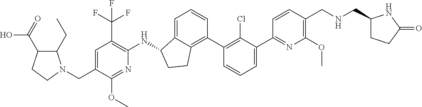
C1=C(CN2C(CC)C(C(=O)O)CC2)C(OC)=NC(NC2C3=CC=CC(C4=C(Cl)C(C5=NC(OC)=C(CNCC6CCC(=O)N6)C=C5)=CC=C4)=C3CC2)=C1C(F)(F)F
